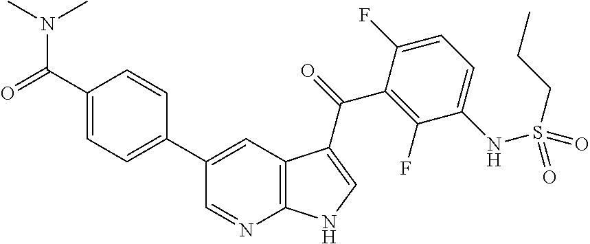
C12=C(C=C(C3=CC=C(C(=O)N(C)C)C=C3)C=N1)C(C(=O)C1=C(F)C(NS(CCC)(=O)=O)=CC=C1F)=CN2
